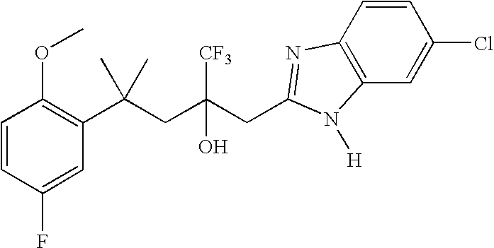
C1=CC(F)=CC(C(CC(CC2=NC3=C(C=C(Cl)C=C3)N2[H])([CF3])O)(C)C)=C1OC
